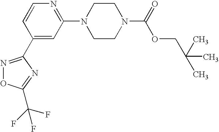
C1(C2=NOC(C(F)(F)F)=N2)=CC(N2CCN(C(=O)OCC(C)(C)C)CC2)=NC=C1
